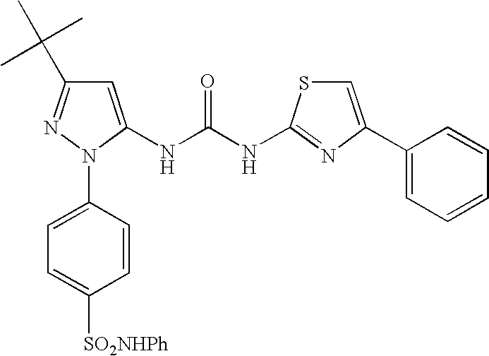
C1=C(NC(NC2=NC(C3=CC=CC=C3)=CS2)=O)N(C2=CC=C([SO2NHPh])C=C2)N=C1C(C)(C)C
